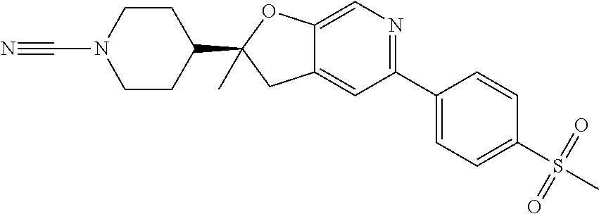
N#CN1CCC(C2(C)CC3=CC(C4=CC=C(S(C)(=O)=O)C=C4)=NC=C3O2)CC1
